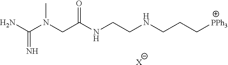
CN(CC(NCCNCCC[PPh3])=O)C(N)=N.[X]
